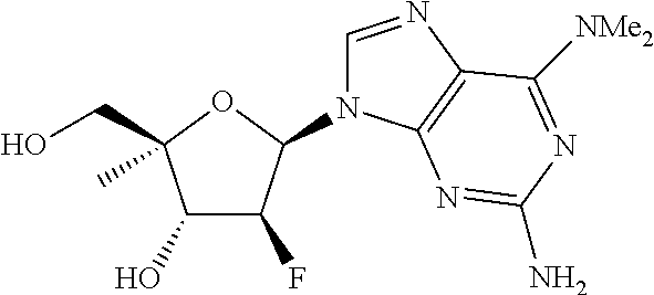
C1(O)C(F)C(N2C=NC3=C2N=C(N)N=C3[NMe2])OC1(CO)C
